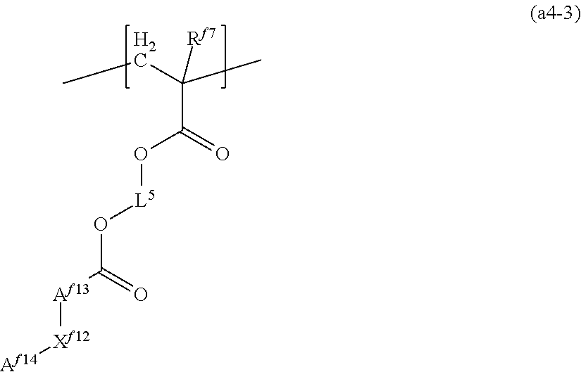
C(C(O[L5]OC([Af13][Xf12][Af14])=O)=O)(C)(CC)[Rf7]
